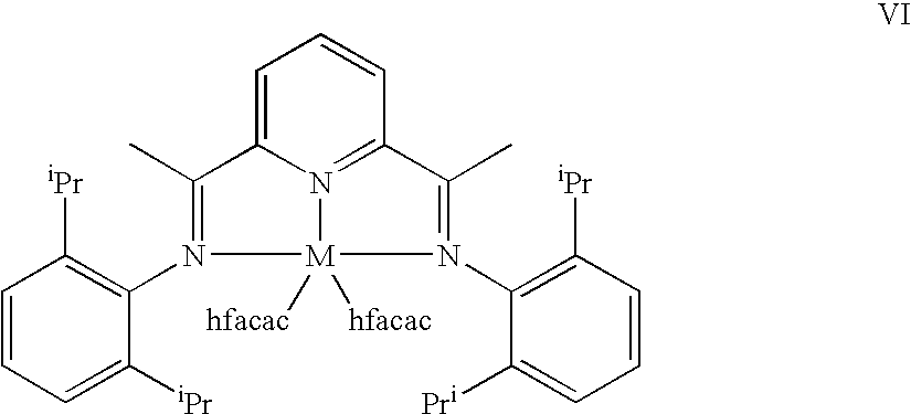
C12=CC=CC3=N1[M]([hfacac])([hfacac])(N(C1=C([iPr])C=CC=C1[iPr])=C2C)N(C1=C([iPr])C=CC=C1[Pr])=C3C
